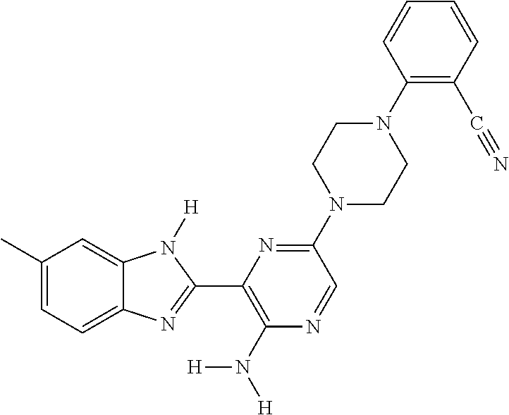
C1(C)=CC=C2C(=C1)N([H])C(C1=C(N([H])[H])N=CC(N3CCN(C4=C(C#N)C=CC=C4)CC3)=N1)=N2
